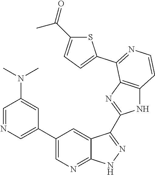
C1=NC=C(C2=CN=C3C(=C2)C(C2=NC4=C(N2)C=CN=C4C2=CC=C(C(=O)C)S2)=NN3)C=C1N(C)C
